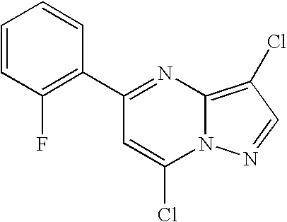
C1=CC(F)=C(C2=NC3=C(Cl)C=NN3C(Cl)=C2)C=C1
